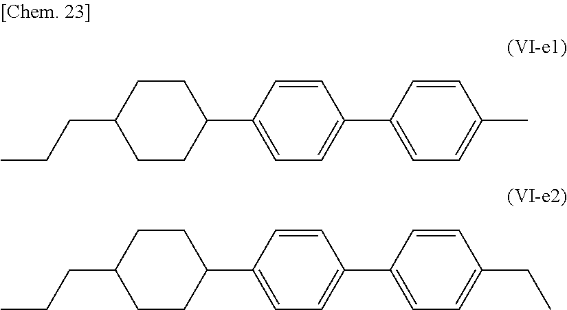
C1=C(C2CCC(CCC)CC2)C=CC(C2=CC=C(C)C=C2)=C1.C1=C(C2CCC(CCC)CC2)C=CC(C2=CC=C(CC)C=C2)=C1
